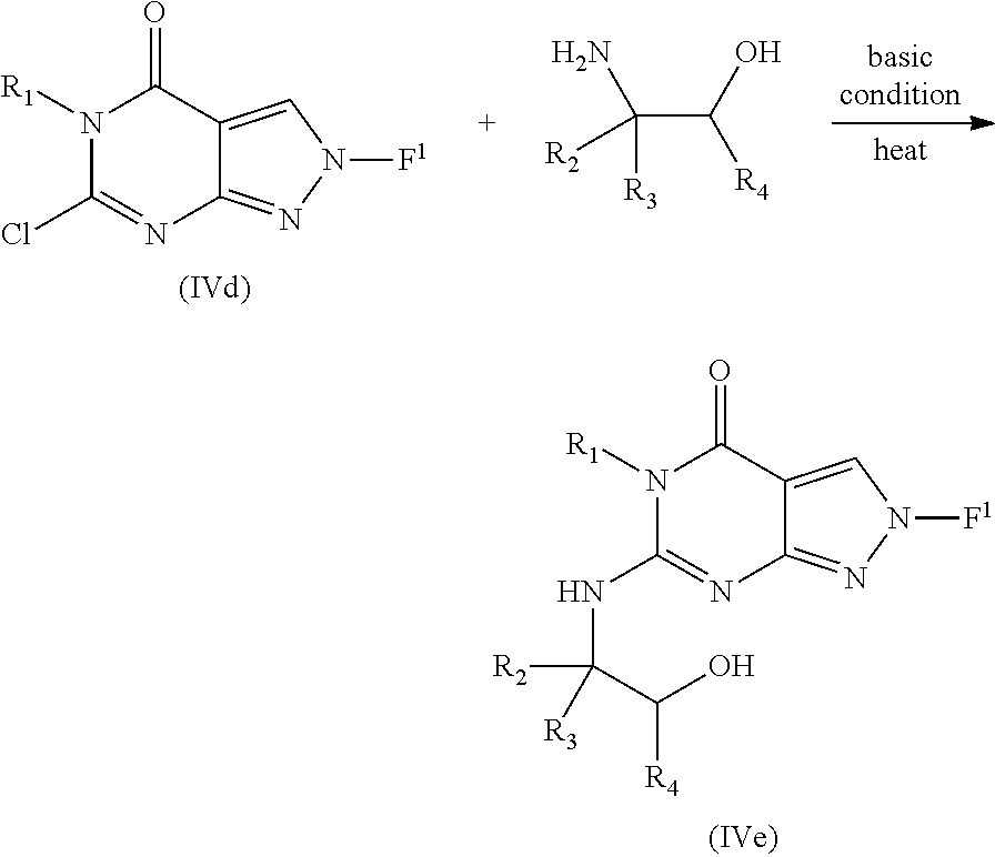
N1([R1])C(Cl)=NC2=NN([F1])C=C2C1=O.C(C(O)[R4])(N)([R2])[R3].N1([R1])C(NC(C([R4])O)([R2])[R3])=NC2=NN([F1])C=C2C1=O
